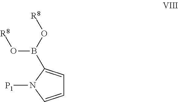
C1=C(B(O[R8])O[R8])N([P1])C=C1
